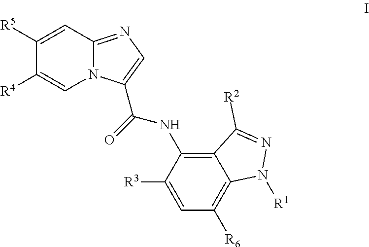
C1([R5])=CC2=NC=C(C(=O)NC3=C4C(=C([R6])C=C3[R3])N([R1])N=C4[R2])N2C=C1[R4]
